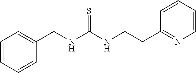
C1=CC=CC(CNC(NCCC2=NC=CC=C2)=S)=C1
